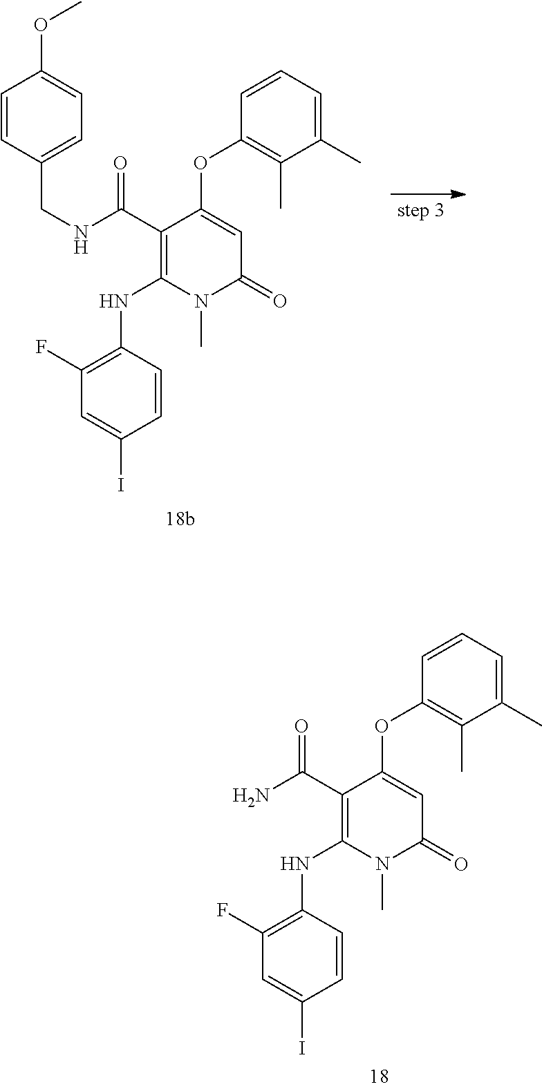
C1(I)=CC(F)=C(NC2=C(C(NCC3=CC=C(OC)C=C3)=O)C(OC3=C(C)C(C)=CC=C3)=CC(=O)N2C)C=C1.C1(I)=CC(F)=C(NC2=C(C(N)=O)C(OC3=C(C)C(C)=CC=C3)=CC(=O)N2C)C=C1
